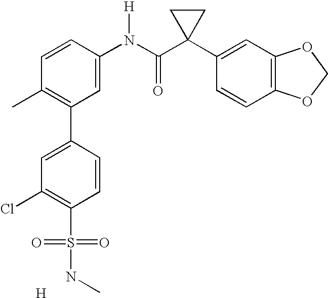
C1=CC(N(C(C2(C3=CC4=C(C=C3)OCO4)CC2)=O)[H])=CC(C2=CC(Cl)=C(S(=O)(=O)NC)C=C2)=C1C.[H]
